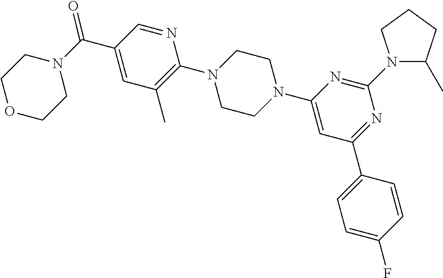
O=C(C1=CC(C)=C(N2CCN(C3=CC(C4=CC=C(F)C=C4)=NC(N4C(C)CCC4)=N3)CC2)N=C1)N1CCOCC1
